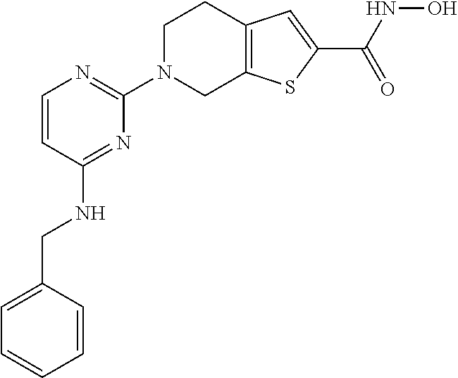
C1N(C2=NC=CC(NCC3=CC=CC=C3)=N2)CC2=C(C1)C=C(C(NO)=O)S2
